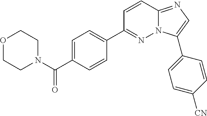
C1=C(C(=O)N2CCOCC2)C=CC(C2=NN3C(=NC=C3C3=CC=C([CN])C=C3)C=C2)=C1
